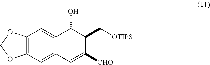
C12=C(C=C3C(=C1)C(O)C(C[OTIPS])C([CHO])=C3)OCO2
